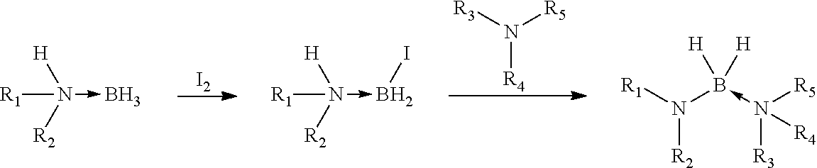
[I2].[R3]N([R5])[R4].B-N([R2])([H])[R1].B(-N([R2])([H])[R1])I.[R1]N(B(-N([R5])([R3])[R4])([H])[H])[R2]
